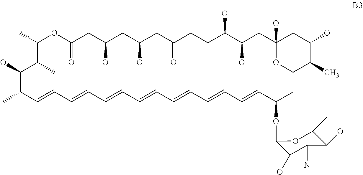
C1(C)OC(=O)CC(O)CC(O)CC(=O)CCC(O)C(O)CC2(O)CC(O)C(C)C(CC(OC3C(O)C(N)C(O)C(C)O3)C=CC=CC=CC=CC=CC=CC=CC(C)C(O)C1C)O2
